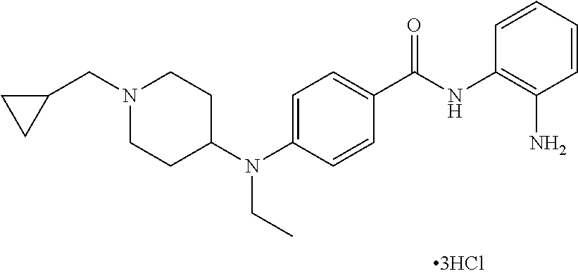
C1=CC=CC(N)=C1NC(C1=CC=C(N(C2CCN(CC3CC3)CC2)CC)C=C1)=O
